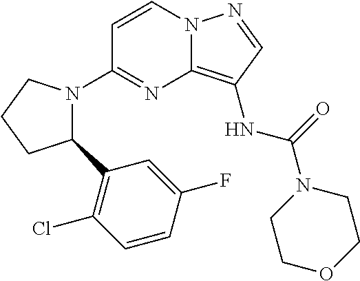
C1=CN2C(=C(NC(=O)N3CCOCC3)C=N2)N=C1N1C(C2=C(Cl)C=CC(F)=C2)CCC1
